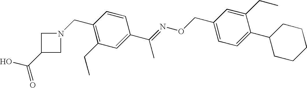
C1(CN2CC(C(O)=O)C2)=C(CC)C=C(C(=NOCC2=CC=C(C3CCCCC3)C(CC)=C2)C)C=C1
